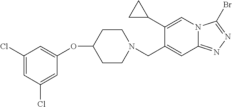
C1CN(CC2=CC3=NN=C(Br)N3C=C2C2CC2)CCC1OC1=CC(Cl)=CC(Cl)=C1
